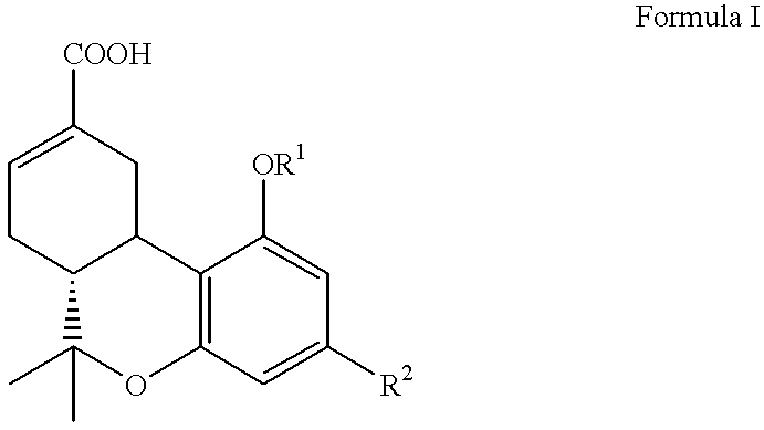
C1=C([COOH])CC2C(C1)C(C)(C)OC1=C2C([OR1])=CC([R2])=C1
